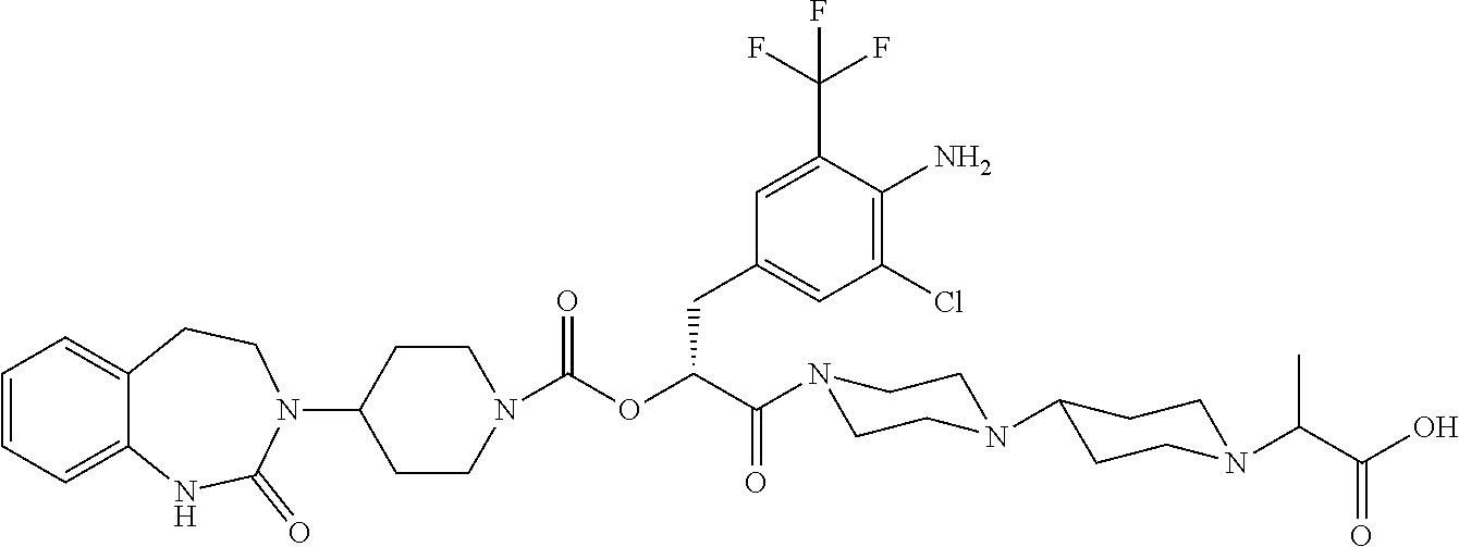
C1=CC=C2C(=C1)CCN(C1CCN(C(OC(C(N3CCN(C4CCN(C(C(O)=O)C)CC4)CC3)=O)CC3=CC(Cl)=C(N)C(C(F)(F)F)=C3)=O)CC1)C(=O)N2
